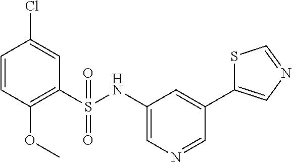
C1=CC(OC)=C(S(NC2=CN=CC(C3=CN=CS3)=C2)(=O)=O)C=C1Cl
